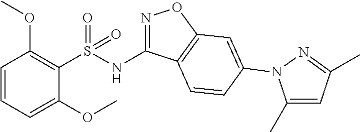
C1=CC=C(OC)C(S(NC2=NOC3=C2C=CC(N2C(C)=CC(C)=N2)=C3)(=O)=O)=C1OC
